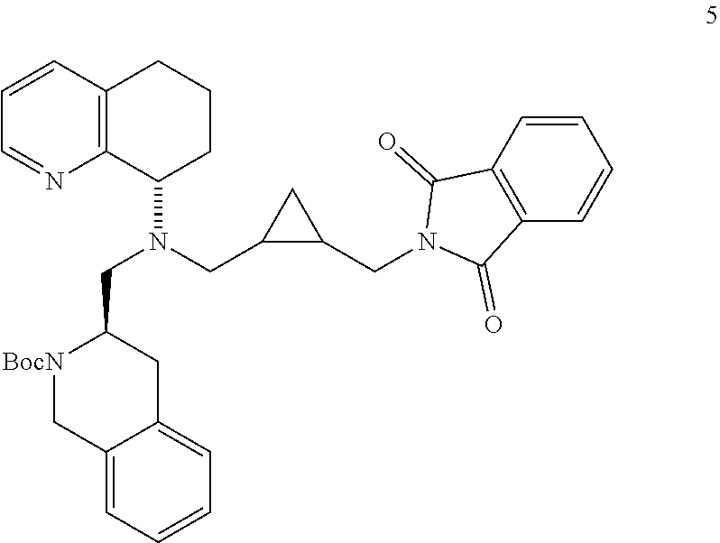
C12=C(C=CC=N1)CCCC2N(CC1C(CN2C(=O)C3=C(C2=O)C=CC=C3)C1)CC1[BocN]CC2=CC=CC=C2C1
